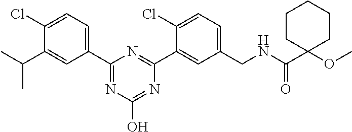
C1(CNC(C2(OC)CCCCC2)=O)=CC=C(Cl)C(C2=NC(C3=CC=C(Cl)C(C(C)C)=C3)=NC(O)=N2)=C1
